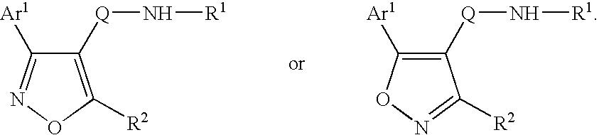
C1([Q]N[R1])=C([R2])ON=C1[Ar1].C1([Q]N[R1])=C([Ar1])ON=C1[R2]
